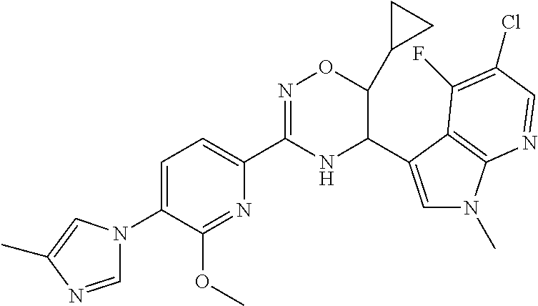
C1=C(N2C=NC(C)=C2)C(OC)=NC(C2=NOC(C3CC3)C(C3=CN(C)C4=C3C(F)=C(Cl)C=N4)N2)=C1
